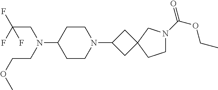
C1CC(N(CCOC)CC(F)(F)F)CCN1C1CC2(C1)CN(C(=O)OCC)CC2
